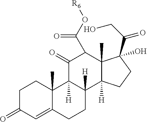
C1C(=O)C=C2C(C)(C1)C1([H])C([H])(CC2)C2([H])C(C)(C(C(O[R6])=O)C1=O)C(C(=O)CO)(O)CC2
